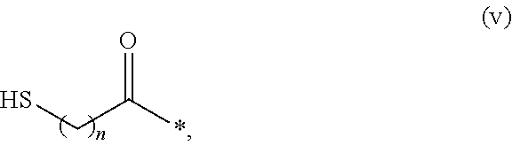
SCC(*)=O
